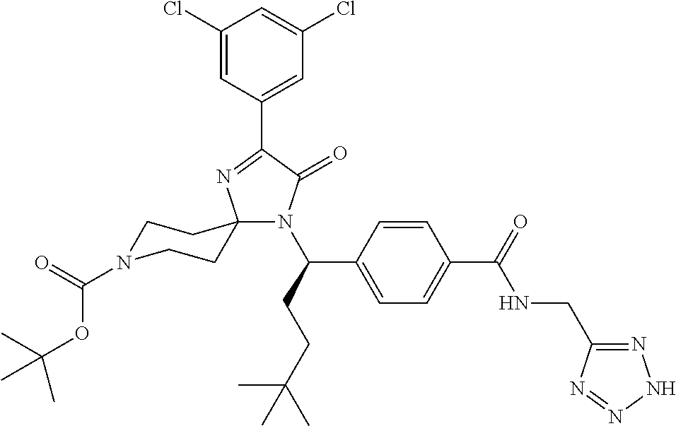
N1(C(CCC(C)(C)C)C2=CC=C(C(=O)NCC3=NNN=N3)C=C2)C(=O)C(C2=CC(Cl)=CC(Cl)=C2)=NC12CCN(C(=O)OC(C)(C)C)CC2
